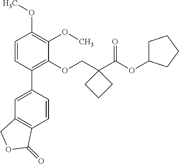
C1=CC(C2=CC3=C(C=C2)C(=O)OC3)=C(OCC2(C(OC3CCCC3)=O)CCC2)C(OC)=C1OC
